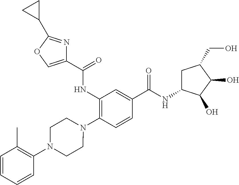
C1(NC(=O)C2=COC(C3CC3)=N2)=C(N2CCN(C3=C(C)C=CC=C3)CC2)C=CC(C(NC2CC(CO)C(O)C2O)=O)=C1
